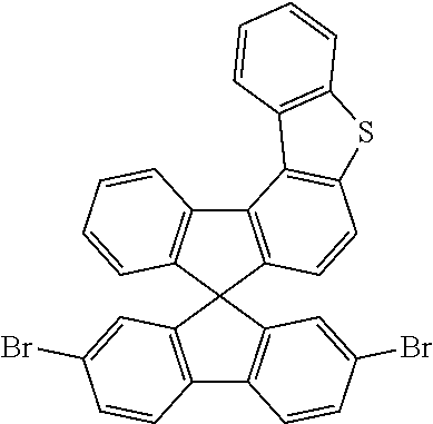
C12=C(C3(C4=C1C=CC(Br)=C4)C1=C(C4=C3C=CC=C4)C3=C(C=C1)SC1=C3C=CC=C1)C=C(Br)C=C2
